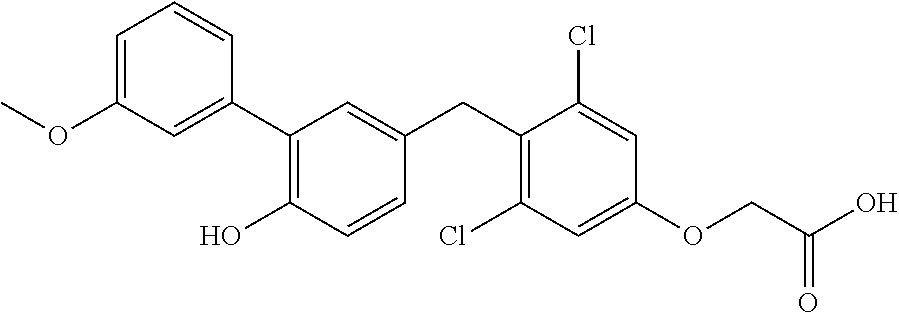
C1=C(OC)C=C(C2=C(O)C=CC(CC3=C(Cl)C=C(OCC(O)=O)C=C3Cl)=C2)C=C1
